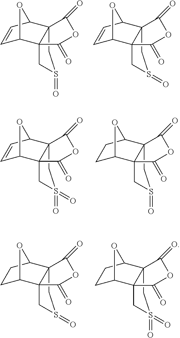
C123CS(=O)CC1(C1C=CC2O1)C(=O)OC3=O.C123CS(=O)CC1(C1C=CC2O1)C(=O)OC3=O.C123CS(=O)CC1(C1CCC2O1)C(=O)OC3=O.C123CS(=O)(=O)CC1(C1C=CC2O1)C(=O)OC3=O.C123CS(=O)CC1(C1CCC2O1)C(=O)OC3=O.C123CS(=O)(=O)CC1(C1CCC2O1)C(=O)OC3=O
